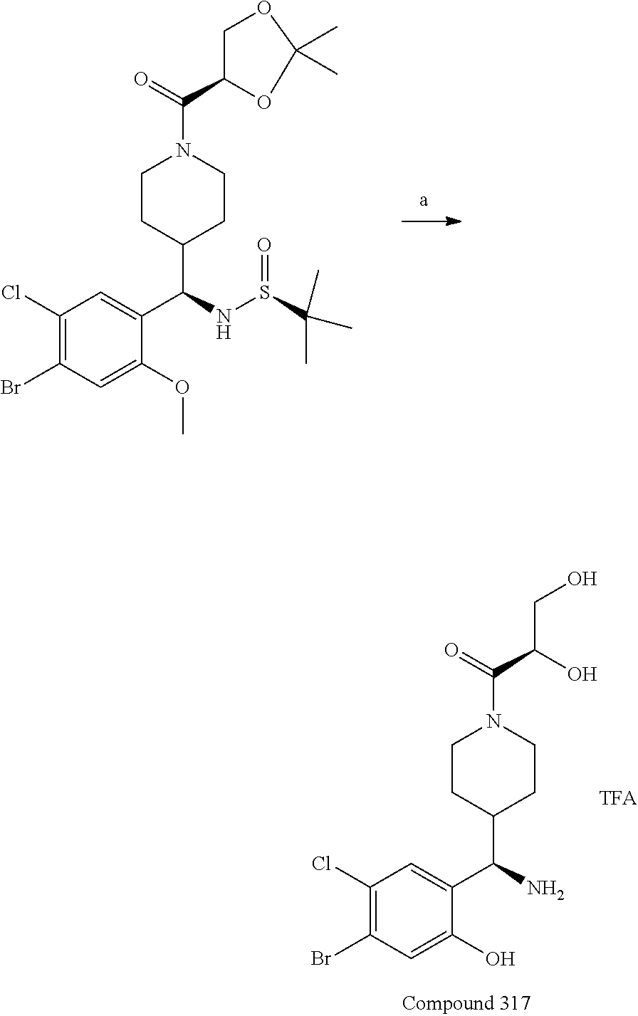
O=C(N1CCC(C(NS(=O)C(C)(C)C)C2=CC(Cl)=C(Br)C=C2OC)CC1)C1COC(C)(C)O1.O=C(N1CCC(C(N)C2=CC(Cl)=C(Br)C=C2O)CC1)C(CO)O
